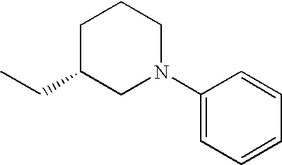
C1C(CC)CN(C2=CC=CC=C2)CC1
